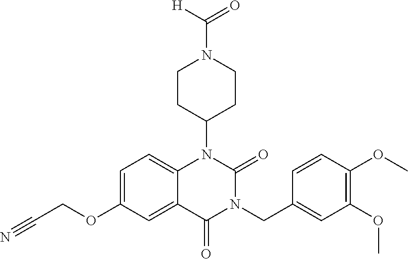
C(COC1=CC=C2C(=C1)C(=O)N(CC1=CC(OC)=C(OC)C=C1)C(=O)N2C1CCN(C(=O)[H])CC1)#N
